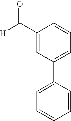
[H]C(=O)C1=CC(C2=CC=CC=C2)=CC=C1
